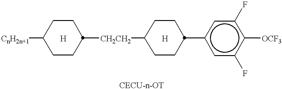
[CnH2n+1]C1CCC([CH2CH2]C2CCC(c3cc(F)c([OCF3])c(F)c3)CC2)CC1.[H].[H]
